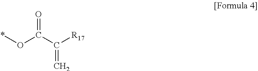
O(C(C(=C)[R17])=O)*
